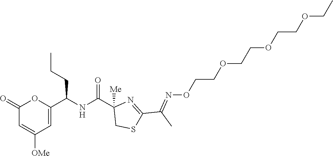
C1(=O)C=C([OMe])C=C(C(NC(C2([Me])CSC(C(C)=NOCCOCCOCCOCC)=N2)=O)CCC)O1
